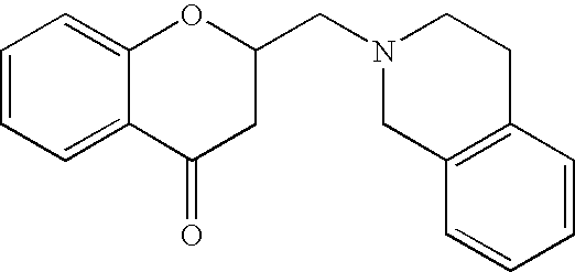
C1=CC=C2C(=C1)OC(CN1CC3=C(CC1)C=CC=C3)CC2=O
